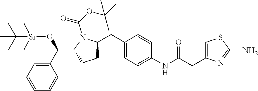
C1=CC=CC(C(O[Si](C)(C)C(C)(C)C)C2CCC(CC3=CC=C(NC(CC4=CSC(N)=N4)=O)C=C3)N2C(OC(C)(C)C)=O)=C1
